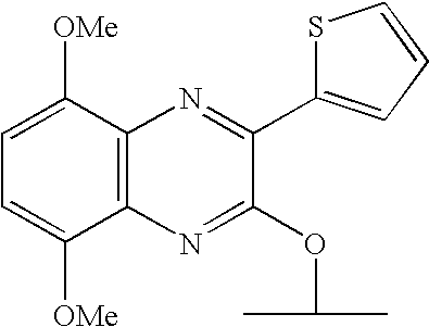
C12=C(N=C(OC(C)C)C(C3=CC=CS3)=N1)C([OMe])=CC=C2[OMe]
